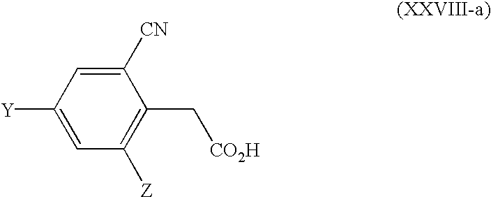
C1([CN])=CC([Y])=CC([Z])=C1C[CO2H]
